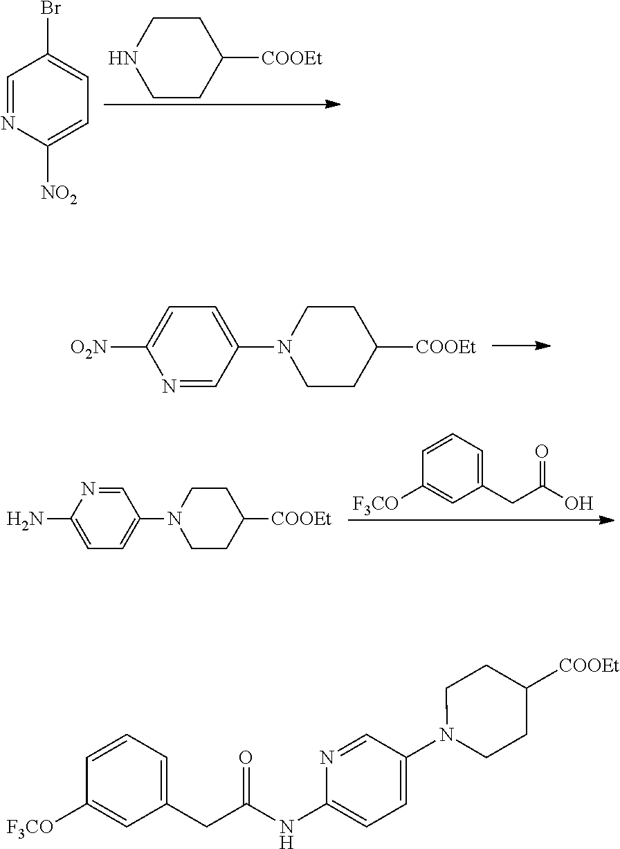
C1CNCCC1[COOEt].C1=NC([NO2])=CC=C1Br.C1=C(N2CCC([COOEt])CC2)C=NC([O2N])=C1.C1=CC=C(CC(=O)O)C=C1[F3CO].C1=NC(N)=CC=C1N1CCC([COOEt])CC1.C1=CC=C(CC(=O)NC2=CC=C(N3CCC([COOEt])CC3)C=N2)C=C1[F3CO]
